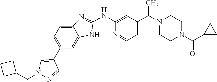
C1(NC2=NC3=CC=C(C4=CN(CC5CCC5)N=C4)C=C3N2)=CC(C(N2CCN(C(C3CC3)=O)CC2)C)=CC=N1
